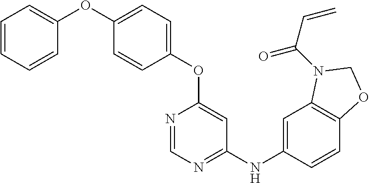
C1(OC2=CC=CC=C2)=CC=C(OC2=CC(NC3=CC4=C(C=C3)OCN4C(=O)C=C)=NC=N2)C=C1
